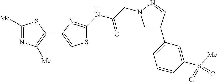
C1([Me])=NC([Me])=C(C2=CSC(NC(CN3C=C(C4=CC=CC(S([Me])(=O)=O)=C4)C=N3)=O)=N2)S1
